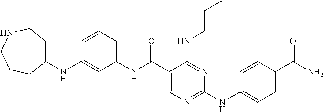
C1(NC2=CC(NC(C3=CN=C(NC4=CC=C(C(N)=O)C=C4)N=C3NCCC)=O)=CC=C2)CCNCCC1
